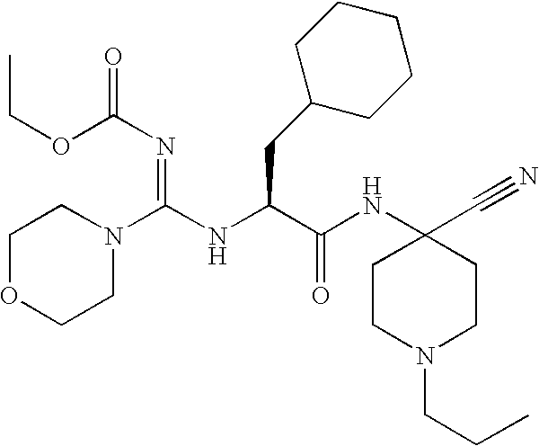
N1(C(NC(C(NC2(C#N)CCN(CCC)CC2)=O)CC2CCCCC2)=NC(=O)OCC)CCOCC1
